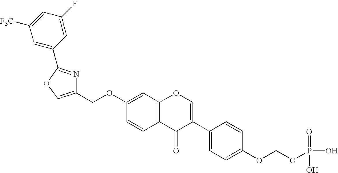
C1=C(C2=NC(COC3=CC4=C(C=C3)C(=O)C(C3=CC=C(OCOP(O)(O)=O)C=C3)=CO4)=CO2)C=C(F)C=C1[F3C]
